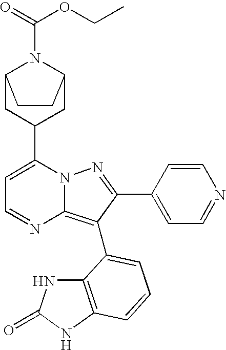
C1(C2CC3N(C(=O)OCC)C(C2)CC3)=CC=NC2=C(C3=CC=CC4=C3NC(=O)N4)C(C3=CC=NC=C3)=NN12
